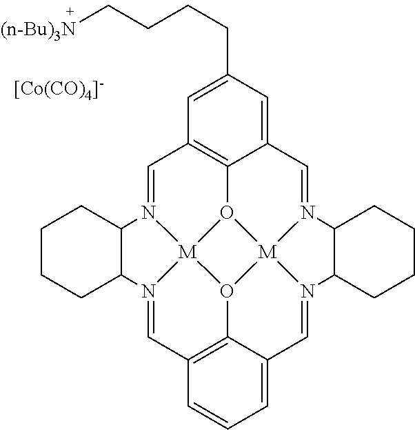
[[Co(CO)4]-].C1=N2[M]34O5C6=C1C=C(CCCC[(n-Bu)3N])C=C6C=N1[M]56O3C3=C(C=N4C4CCCCC24)C=CC=C3C=N6C2CCCCC12
